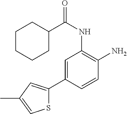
C1=C(C2=CC(C)=CS2)C=CC(N)=C1NC(C1CCCCC1)=O
